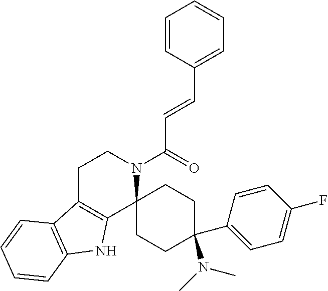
C1=CC(C=CC(N2CCC3=C(C24CCC(C2=CC=C(F)C=C2)(N(C)C)CC4)NC2=C3C=CC=C2)=O)=CC=C1
